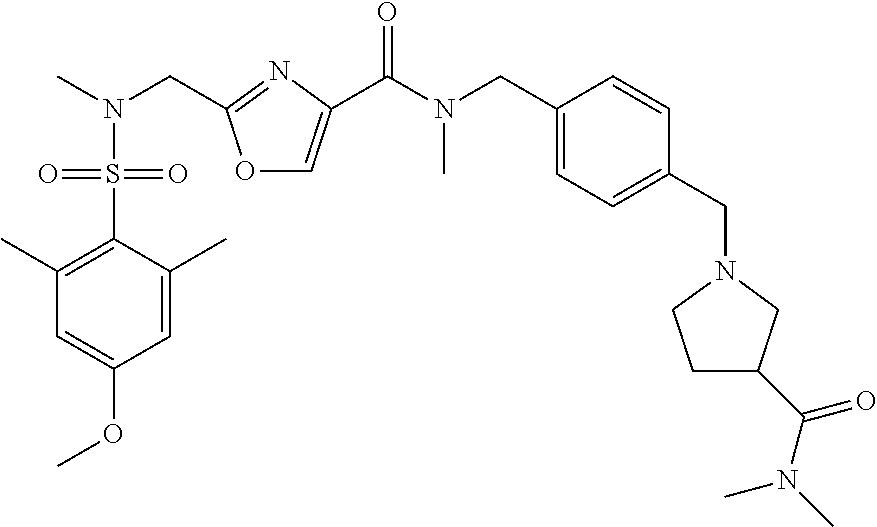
O1C=C(C(N(C)CC2=CC=C(CN3CCC(C(N(C)C)=O)C3)C=C2)=O)N=C1CN(C)S(C1=C(C)C=C(OC)C=C1C)(=O)=O
